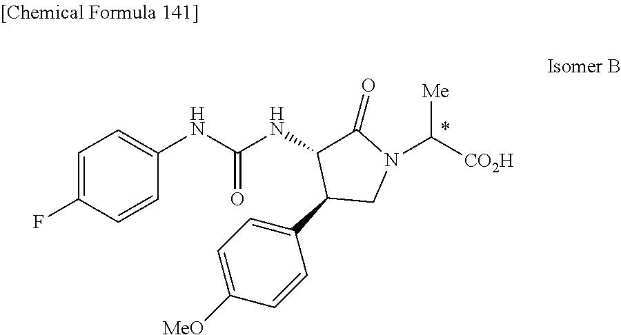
C1=C(F)C=CC(NC(NC2C(C3=CC=C([MeO])C=C3)CN(C([CO2H])[Me])C2=O)=O)=C1
